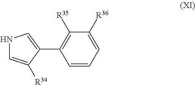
C1=C([R36])C([R35])=C(C2=CNC=C2[R34])C=C1
